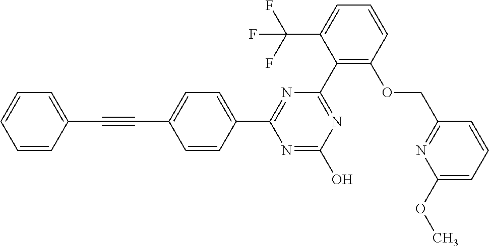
N1=C(C2=C(OCC3=NC(OC)=CC=C3)C=CC=C2C(F)(F)F)N=C(C2=CC=C(C#CC3=CC=CC=C3)C=C2)N=C1O
